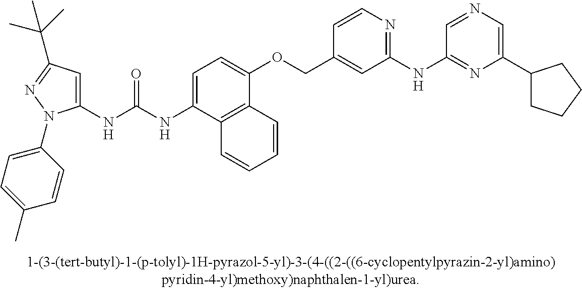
C1(NC(NC2=CC=C(OCC3=CC(NC4=NC(C5CCCC5)=CN=C4)=NC=C3)C3=C2C=CC=C3)=O)=CC(C(C)(C)C)=NN1C1=CC=C(C)C=C1
